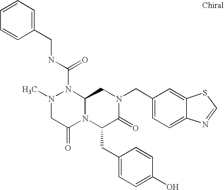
N1(C(NCC2=CC=CC=C2)=O)N(C)CC(=O)N2C1CN(CC1=CC=C3C(=C1)SC=N3)C(=O)C2CC1=CC=C(O)C=C1
